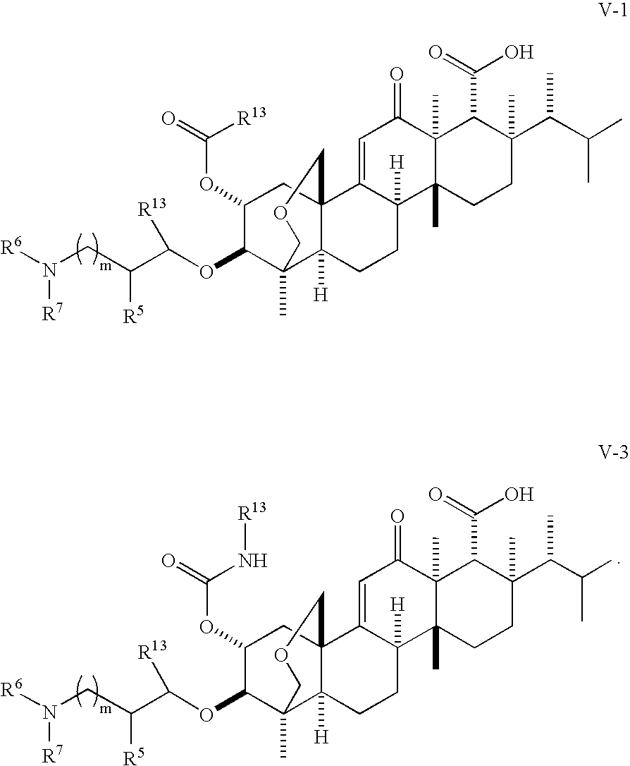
C1(OC(=O)[R13])C(OC(C(CN([R6])[R7])[R5])[R13])C2(C)C3([H])C(C1)(C1=CC(=O)C4(C)C(C)(C1([H])CC3)CCC(C(C(C)C)C)(C)C4C(=O)O)COC2.C1(OC(=O)N[R13])C(OC(C(CN([R6])[R7])[R5])[R13])C2(C)C3([H])C(C1)(C1=CC(=O)C4(C)C(C)(C1([H])CC3)CCC(C(C(C)C)C)(C)C4C(=O)O)COC2
